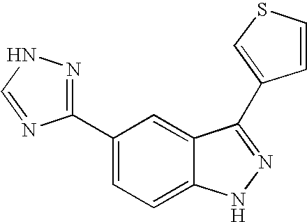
C1=C(C2=NNC=N2)C=C2C(=C1)NN=C2C1=CSC=C1
